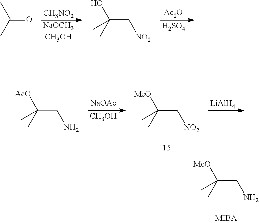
C(CN)(C)([MeO])C.C(=O)(C)C.[CH3NO2].[NaOCH3CH3OH].C(C[NO2])(C)(O)C.[Ac2O].[H2SO4].[NaOAc].[CH3OH].C(CN)(C)([AcO])C.C(C[NO2])(C)([MeO])C.[LiAlH4]
